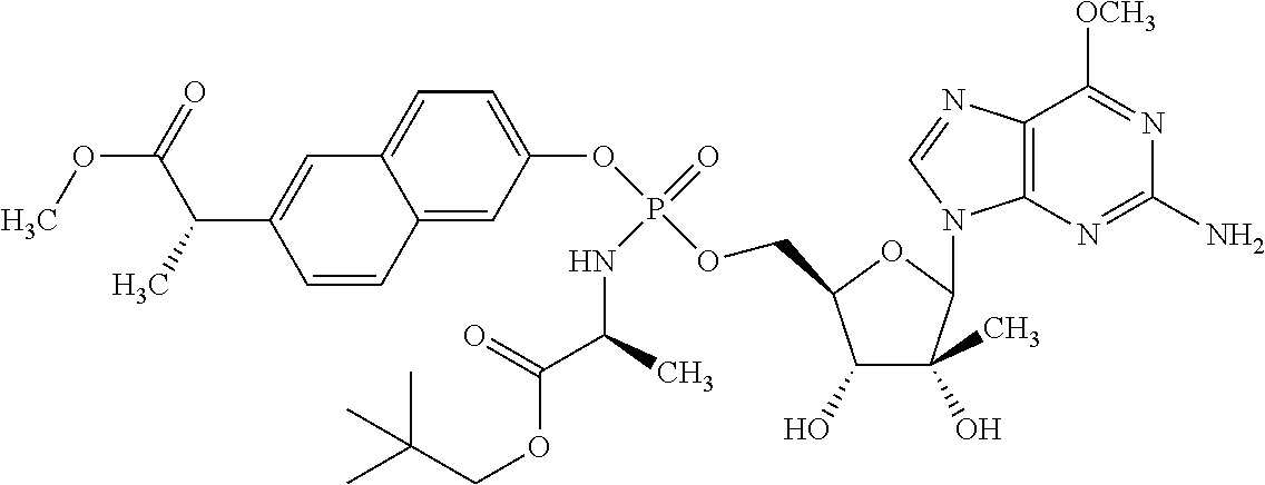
C1(O)C(C)(O)C(N2C3=C(N=C2)C([OCH3])=NC(N)=N3)OC1COP(OC1=CC=C2C(=C1)C=CC(C(C(OC)=O)C)=C2)(=O)NC(C(OCC(C)(C)C)=O)C
